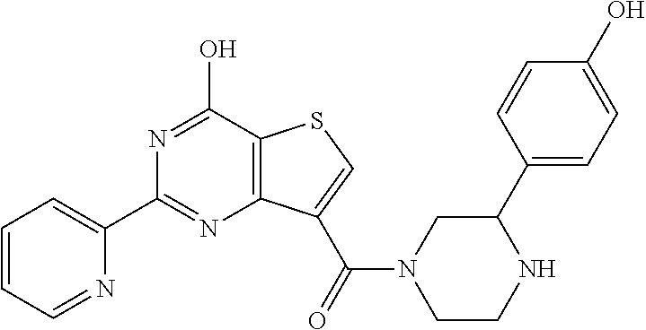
C1=CC=NC(C2=NC3=C(C(O)=N2)SC=C3C(=O)N2CC(C3=CC=C(O)C=C3)NCC2)=C1
